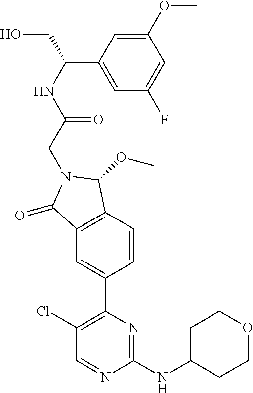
C1(=O)C2=C(C(OC)N1CC(NC(C1=CC(F)=CC(OC)=C1)CO)=O)C=CC(C1=C(Cl)C=NC(NC3CCOCC3)=N1)=C2
